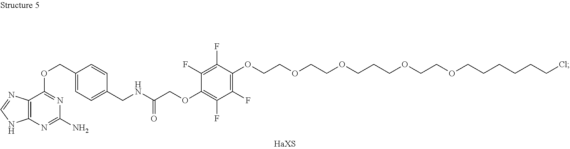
C12=C(N=C(N)N=C1OCC1=CC=C(CNC(COC3=C(F)C(F)=C(OCCOCCOCCCOCCOCCCCCCCl)C(F)=C3F)=O)C=C1)NC=N2
